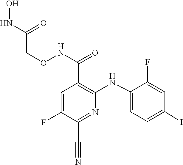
C1(NC2=C(C(NOCC(NO)=O)=O)C=C(F)C(C#N)=N2)=CC=C(I)C=C1F
